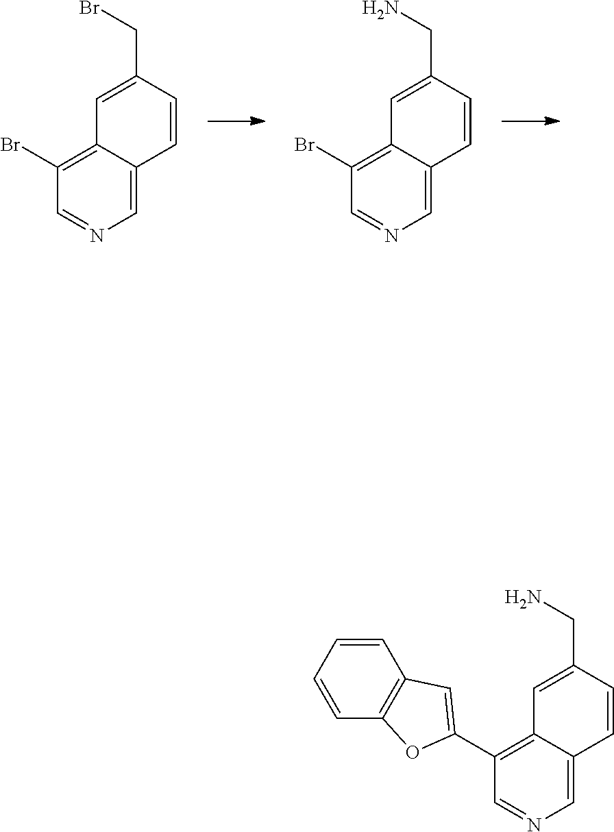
C1(Br)=C2C(=CN=C1)C=CC(CBr)=C2.C1(Br)=C2C(=CN=C1)C=CC(CN)=C2.C1(C2=CC3=C(O2)C=CC=C3)=C2C(=CN=C1)C=CC(CN)=C2
